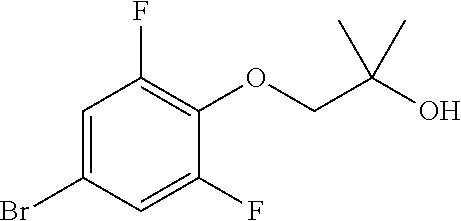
C1=C(Br)C=C(F)C(OCC(O)(C)C)=C1F
